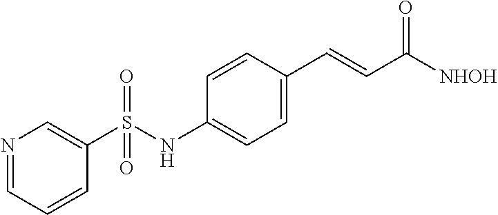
C1=NC=C(S(NC2=CC=C(C=CC([NHOH])=O)C=C2)(=O)=O)C=C1
